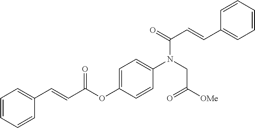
C1=CC=CC(C=CC(OC2=CC=C(N(CC([OMe])=O)C(=O)C=CC3=CC=CC=C3)C=C2)=O)=C1
